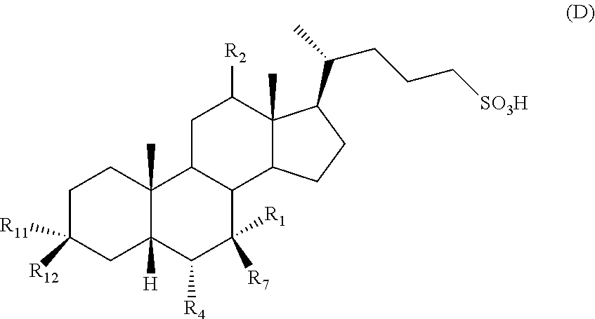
C1C([R11])([R12])CC2([H])C(C)(C1)C1C(C([R1])([R7])C2[R4])C2C(C)(C([R2])C1)C(C(C)CCC[SO3H])CC2
